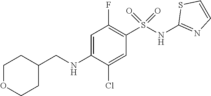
C1=C(NCC2CCOCC2)C(Cl)=CC(S(NC2=NC=CS2)(=O)=O)=C1F
